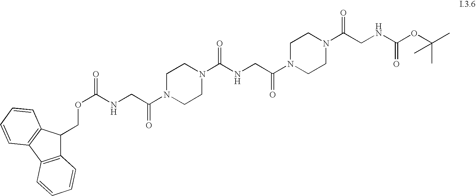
C12=C(C3=C(C1COC(=O)NCC(N1CCN(C(NCC(N4CCN(C(CNC(OC(C)(C)C)=O)=O)CC4)=O)=O)CC1)=O)C=CC=C3)C=CC=C2
